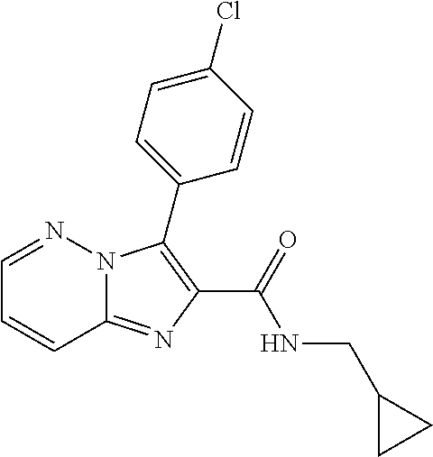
C12=NC(C(=O)NCC3CC3)=C(C3=CC=C(Cl)C=C3)N1N=CC=C2
